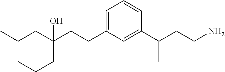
C1=C(CCC(CCC)(CCC)O)C=C(C(CCN)C)C=C1
